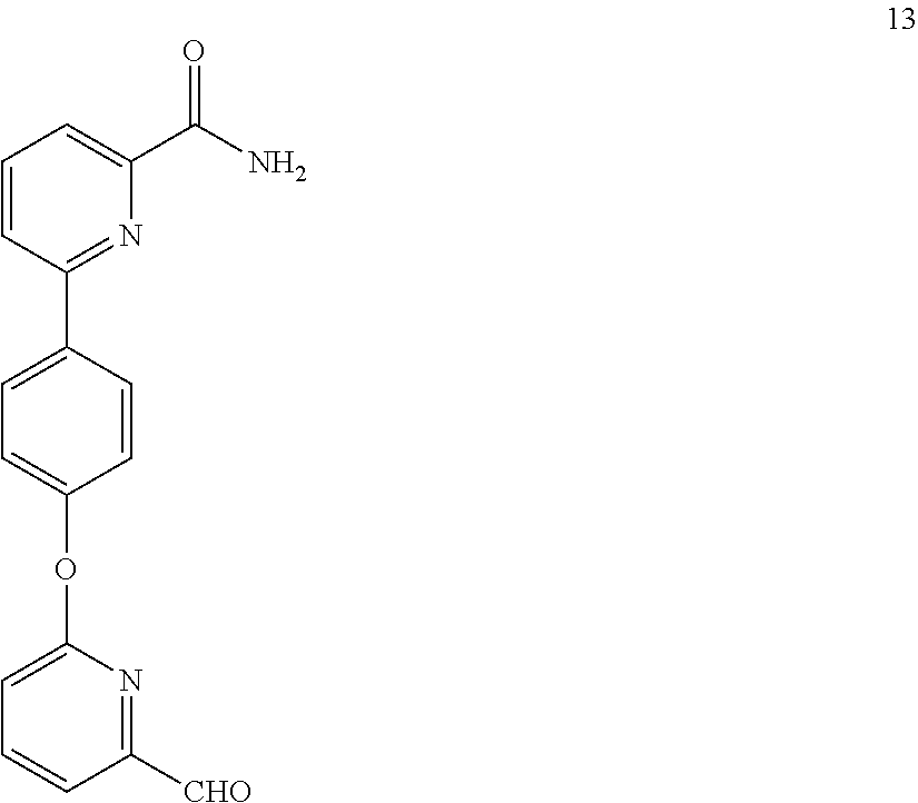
C1=CC(C2=CC=C(OC3=CC=CC([CHO])=N3)C=C2)=NC(C(N)=O)=C1
